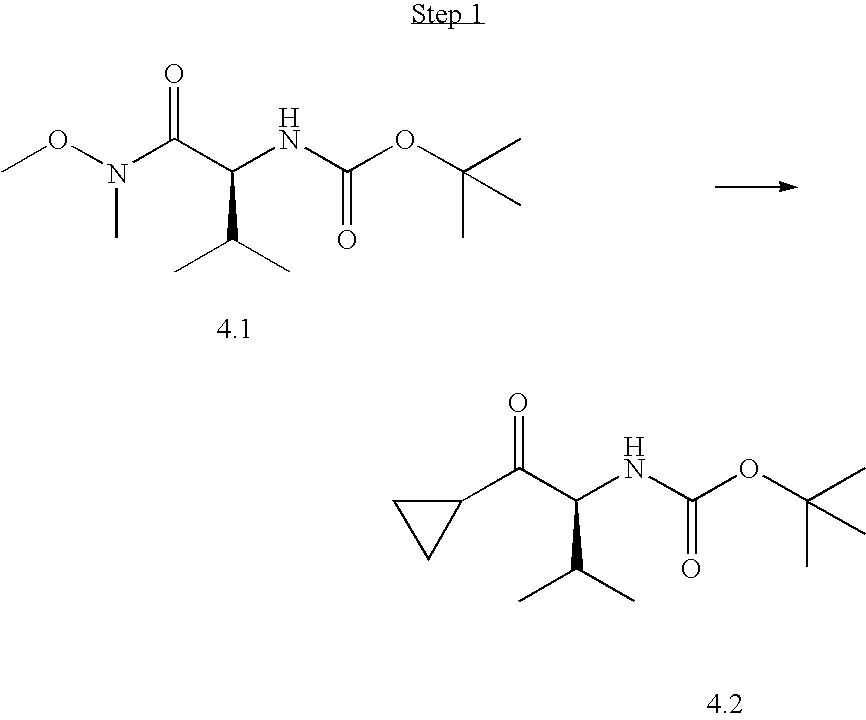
CON(C(C(NC(OC(C)(C)C)=O)C(C)C)=O)C.C1(C(C(NC(OC(C)(C)C)=O)C(C)C)=O)CC1
